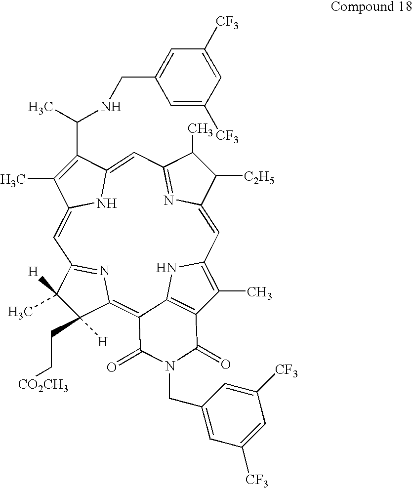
C1=C2N=C(C=C3NC(=CC4=NC(=C5C6=C(C(C)=C1N6)C(=O)N(CC1=CC([CF3])=CC([CF3])=C1)C5=O)C([H])(CC[CO2CH3])C4([H])C)C(C)=C3C(C)NCC1=CC([CF3])=CC([CF3])=C1)C(C)C2[C2H5]
